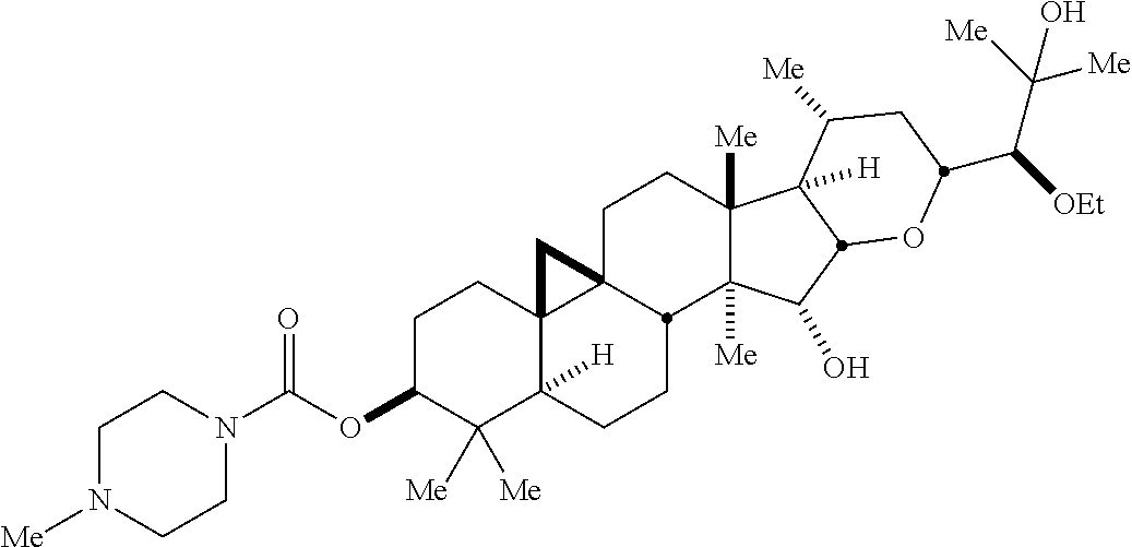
C1C(OC(N2CCN([Me])CC2)=O)C([Me])([Me])C2([H])C3(C1)C1(CCC4([Me])C([Me])(C(O)C5C4([H])C([Me])CC(C([OEt])C([Me])([Me])O)O5)C1CC2)C3
